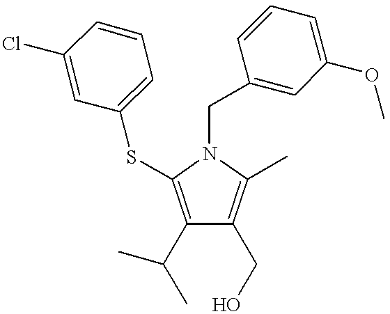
C1(C(C)C)=C(SC2=CC=CC(Cl)=C2)N(CC2=CC(OC)=CC=C2)C(C)=C1CO
